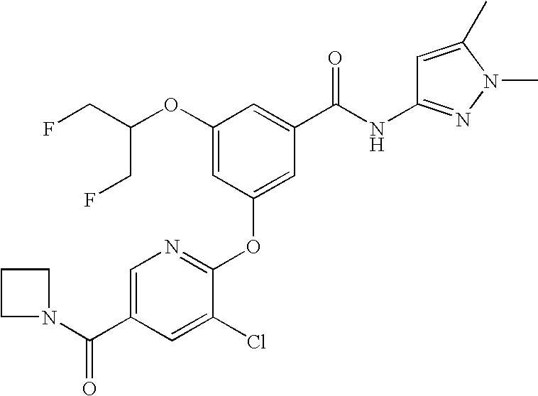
C(OC1=CC(OC2=NC=C(C(N3CCC3)=O)C=C2Cl)=CC(C(NC2=NN(C)C(C)=C2)=O)=C1)(CF)CF
